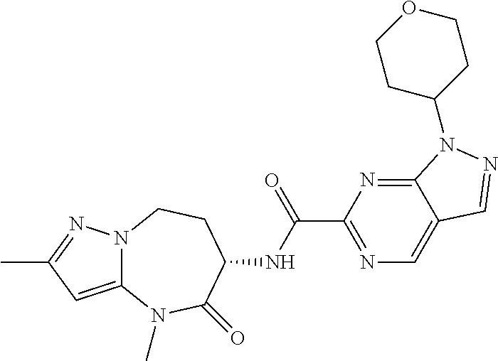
C12=CC(C)=NN1CCC(NC(C1=NC=C3C(=N1)N(C1CCOCC1)N=C3)=O)C(=O)N2C
